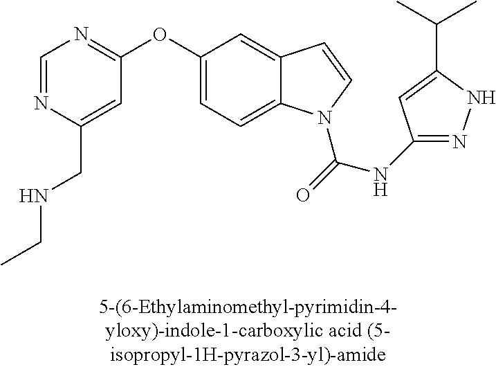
C1=NC(CNCC)=CC(OC2=CC=C3C(=C2)C=CN3C(=O)NC2=NNC(C(C)C)=C2)=N1
